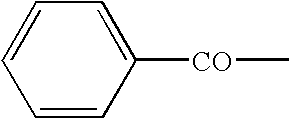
C1=CC([CO]C)=CC=C1
